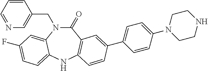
N1=CC=CC(CN2C(=O)C3=C(NC4=CC=C(F)C=C24)C=CC(C2=CC=C(N4CCNCC4)C=C2)=C3)=C1
